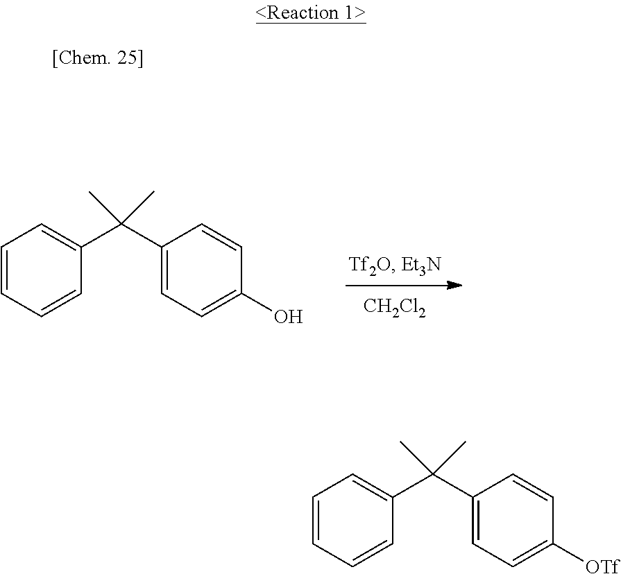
[CH2Cl2].C1=CC=CC(C(C2=CC=C(O)C=C2)(C)C)=C1.C1=CC=CC(C(C2=CC=C([OTf])C=C2)(C)C)=C1
